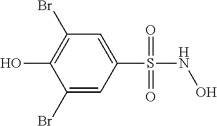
C1(Br)=CC(S(NO)(=O)=O)=CC(Br)=C1O
